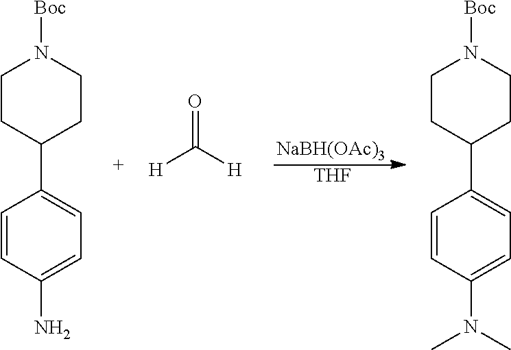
[NaBH(OAc)3].[THF].C1CC(C2=CC=C(N)C=C2)CCN1[Boc].[H]C([H])=O.C1CC(C2=CC=C(N(C)C)C=C2)CCN1[Boc]
